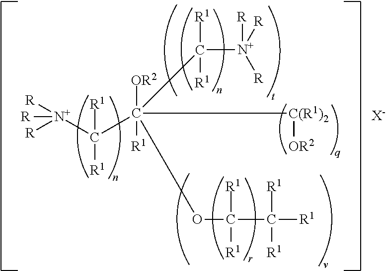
[N+](C([R1])([R1])C([C(R1)2][OR2])([OR2])([R1])(C([N+]([R])([R])[R])([R1])[R1])OC(C([R1])([R1])[R1])([R1])[R1])([R])([R])[R].[X-]
